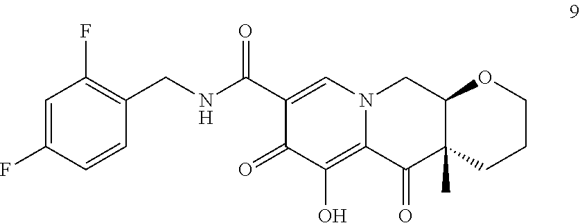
C1=C(F)C=CC(CNC(=O)C2=CN3C(=C(O)C2=O)C(=O)C2(C)C(C3)OCCC2)=C1F
